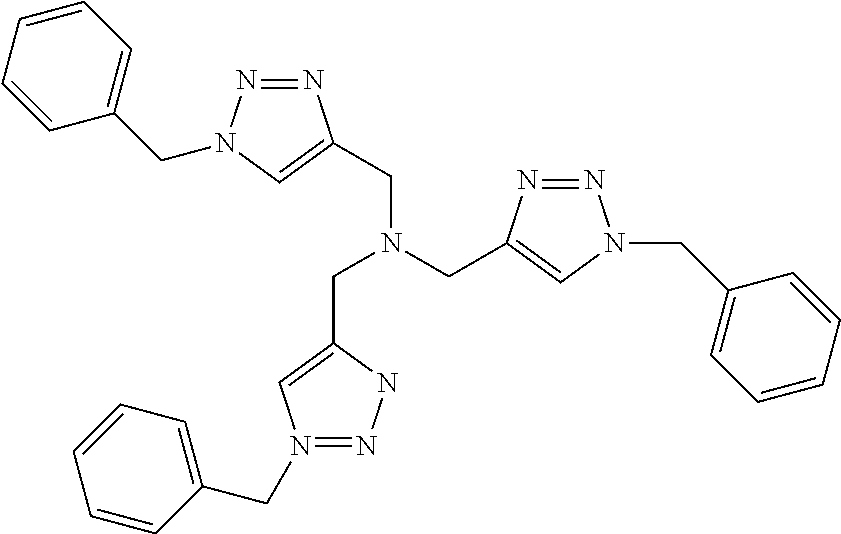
N1(CC2=CC=CC=C2)=NNC(CN(CC2=CN(CC3=CC=CC=C3)N=N2)CC2=CN(CC3=CC=CC=C3)N=N2)=C1
